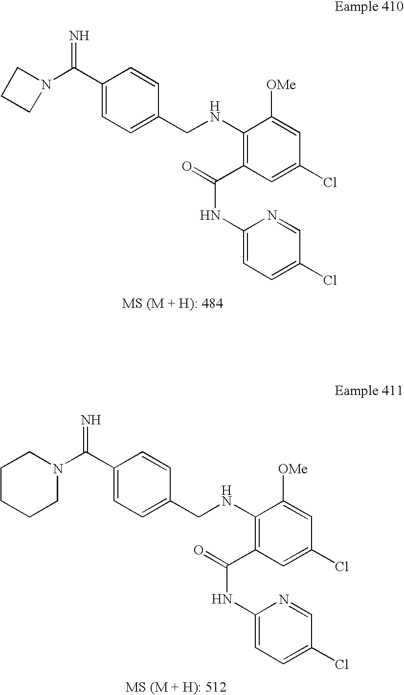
N=C(C1=CC=C(CNC2=C(C(=O)NC3=CC=C(Cl)C=N3)C=C(Cl)C=C2[OMe])C=C1)N1CCC1.C1(C(=N)N2CCCCC2)=CC=C(CNC2=C(C(=O)NC3=CC=C(Cl)C=N3)C=C(Cl)C=C2[OMe])C=C1
